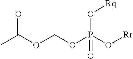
CC(OCOP(O[Rr])(=O)O[Rq])=O
